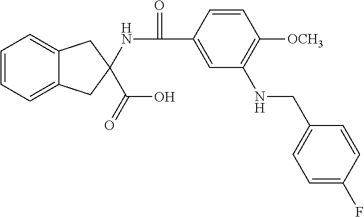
C1=CC=C2C(=C1)CC(C(O)=O)(NC(C1=CC(NCC3=CC=C(F)C=C3)=C([OCH3])C=C1)=O)C2
